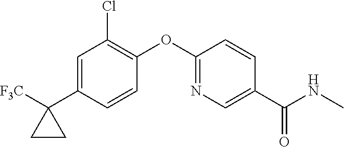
C1=C(C2([F3C])CC2)C=CC(OC2=NC=C(C(NC)=O)C=C2)=C1Cl
